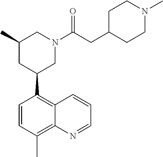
C1(C2CC(C)CN(C(CC3CCN(C)CC3)=O)C2)=C2C(=C(C)C=C1)N=CC=C2
